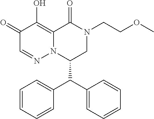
C1(=O)C=NN2C(=C1O)C(=O)N(CCOC)CC2C(C1=CC=CC=C1)C1=CC=CC=C1
